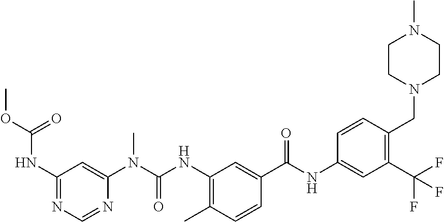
C1(NC(OC)=O)=NC=NC(N(C(NC2=C(C)C=CC(C(NC3=CC(C(F)(F)F)=C(CN4CCN(C)CC4)C=C3)=O)=C2)=O)C)=C1
